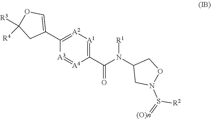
C1(C(N(C2CN(S(=[(O)n])[R2])OC2)[R1])=O)=[A1][A2]=C(C2=COC([R3])([R4])C2)[A3]=[A4]1
